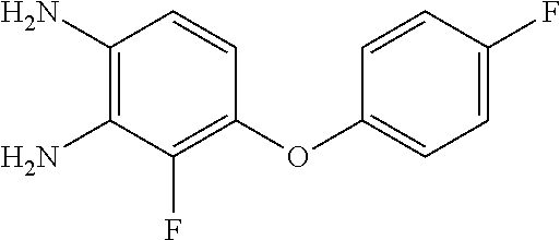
C1(N)=C(N)C(F)=C(OC2=CC=C(F)C=C2)C=C1
